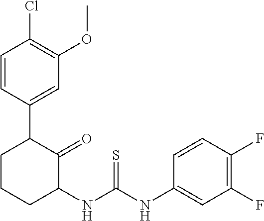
C1=CC(C2CCCC(NC(NC3=CC(F)=C(F)C=C3)=S)C2=O)=CC(OC)=C1Cl
